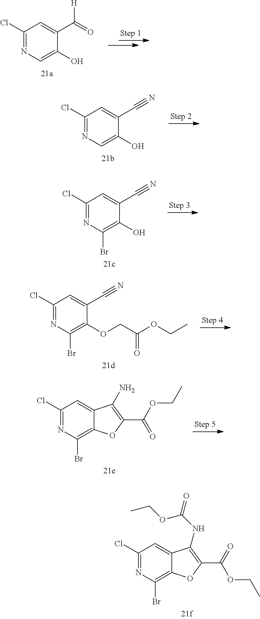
C1(Cl)=NC=C(O)C(C(=O)[H])=C1.C1(Cl)=NC=C(O)C(C#N)=C1.C1(Cl)=NC(Br)=C(O)C(C#N)=C1.C1(Cl)=NC(Br)=C(OCC(OCC)=O)C(C#N)=C1.C1(Cl)=NC(Br)=C2C(=C1)C(N)=C(C(OCC)=O)O2.C1(Cl)=NC(Br)=C2C(=C1)C(NC(=O)OCC)=C(C(=O)OCC)O2
